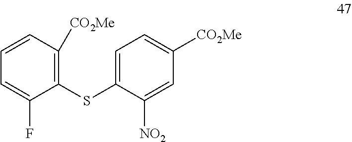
C1=CC([CO2Me])=C(SC2=CC=C([CO2Me])C=C2[NO2])C(F)=C1
